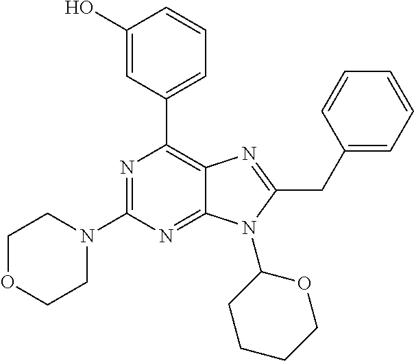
N1=C(N2CCOCC2)N=C2C(=C1C1=CC=CC(O)=C1)N=C(CC1=CC=CC=C1)N2C1CCCCO1
